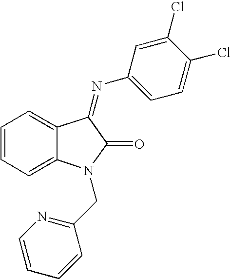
C1=CC=C2C(=C1)C(=NC1=CC=C(Cl)C(Cl)=C1)C(=O)N2CC1=NC=CC=C1
